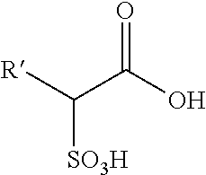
[R]C(C(=O)O)[SO3H]
